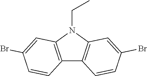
C12=C(N(CC)C3=C1C=CC(Br)=C3)C=C(Br)C=C2
